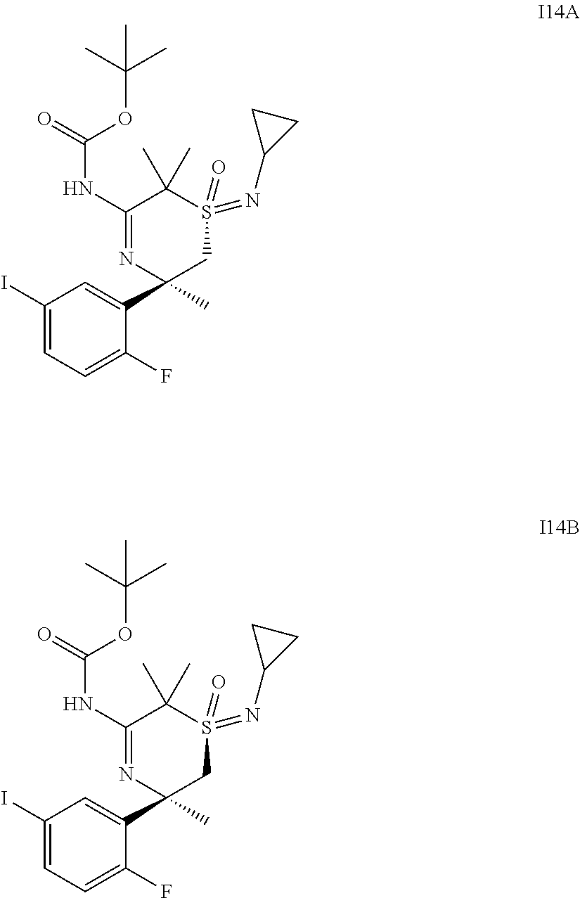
C1(I)=CC=C(F)C(C2(C)CS(=O)(=NC3CC3)C(C)(C)C(NC(=O)OC(C)(C)C)=N2)=C1.C1(I)=CC=C(F)C(C2(C)CS(=O)(=NC3CC3)C(C)(C)C(NC(=O)OC(C)(C)C)=N2)=C1
